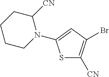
S1C([CN])=C(Br)C=C1N1C([CN])CCCC1
